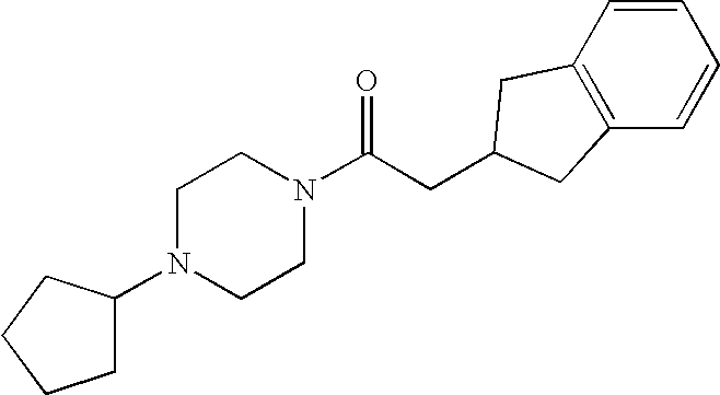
C1(N2CCN(C(CC3CC4=C(C=CC=C4)C3)=O)CC2)CCCC1
